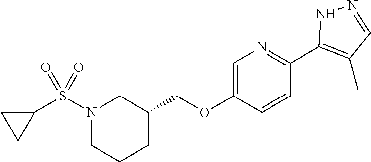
N1=C(C2=C(C)C=NN2)C=CC(OCC2CCCN(S(C3CC3)(=O)=O)C2)=C1
